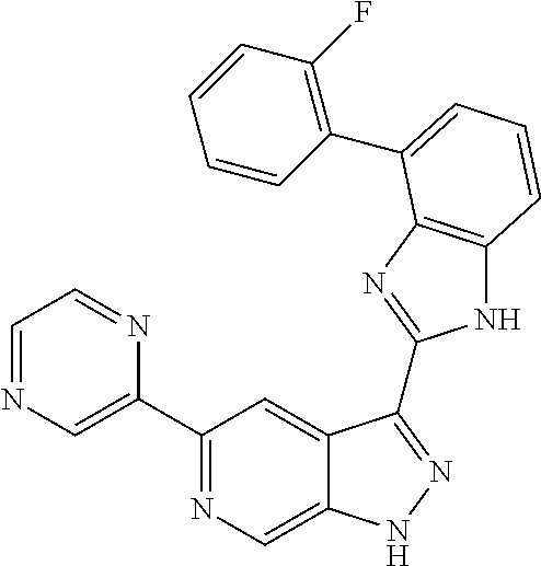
C1(C2=NC=C3C(=C2)C(C2=NC4=C(N2)C=CC=C4C2=C(F)C=CC=C2)=NN3)=CN=CC=N1
